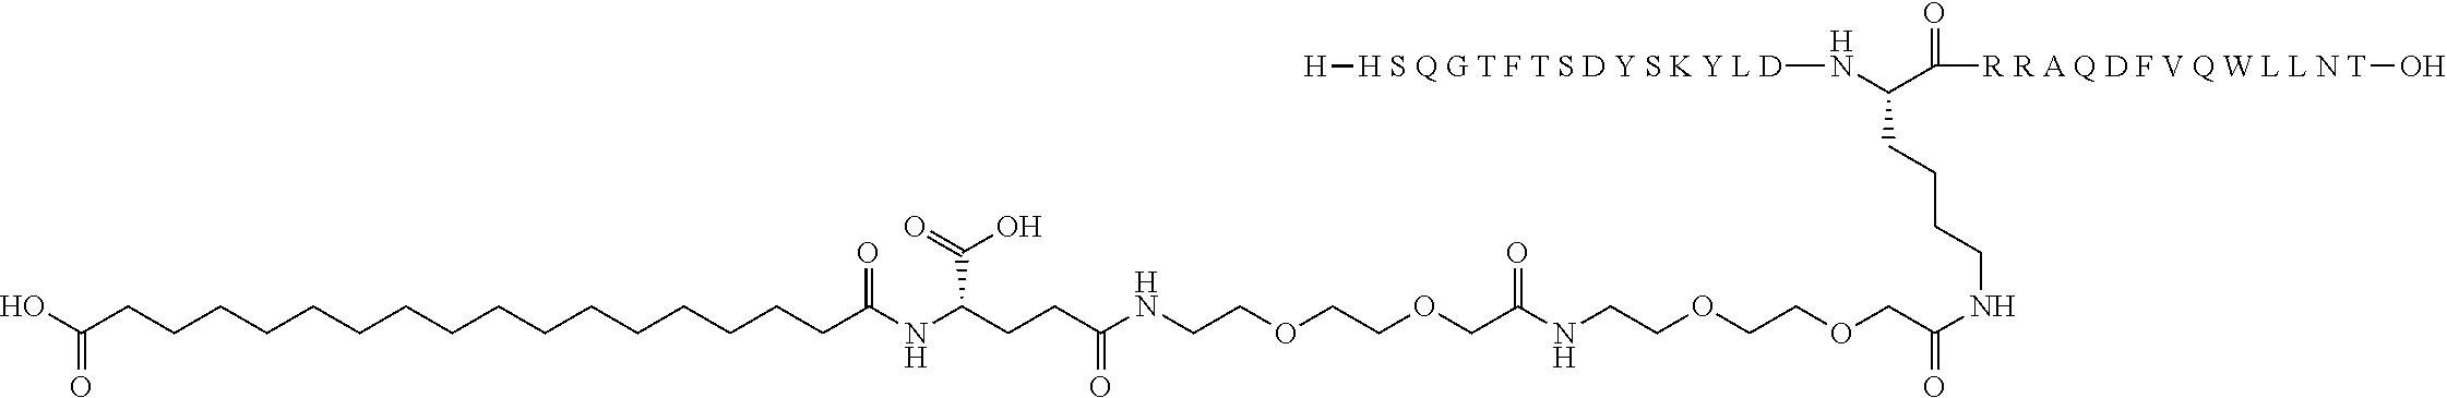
OC(CCCCCCCCCCCCCCCCC(NC(CCC(NCCOCCOCC(NCCOCCOCC(NCCCCC(N[H S Q G T F T S D Y S K Y L D][H])C(=O)[R R A Q D F V Q W L L N T]O)=O)=O)=O)C(=O)O)=O)=O
